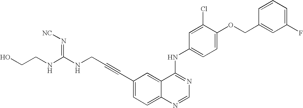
N(C(NCC#CC1=CC=C2C(=C1)C(NC1=CC=C(OCC3=CC(F)=CC=C3)C(Cl)=C1)=NC=N2)=N[NC])CCO
